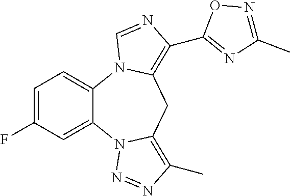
C1(F)=CC=C2C(=C1)N1C(=C(C)N=N1)CC1=C(C3=NC(C)=NO3)N=CN21
